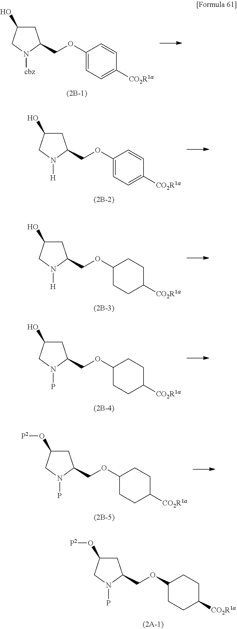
C1C(O[P2])CN(P)C1COC1CCC([CO2R1a])CC1.C1C(O)CN([cbz])C1COC1=CC=C([CO2R1a])C=C1.C1C(O)CN([H])C1COC1=CC=C([CO2R1a])C=C1.C1C(O)CN([H])C1COC1CCC([CO2R1a])CC1.C1C(O)CN(P)C1COC1CCC([CO2R1a])CC1.C1C(O[P2])CN(P)C1COC1CCC([CO2R1a])CC1
